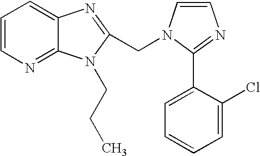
C1=CN=C2C(=C1)N=C(CN1C=CN=C1C1=CC=CC=C1Cl)N2CCC
